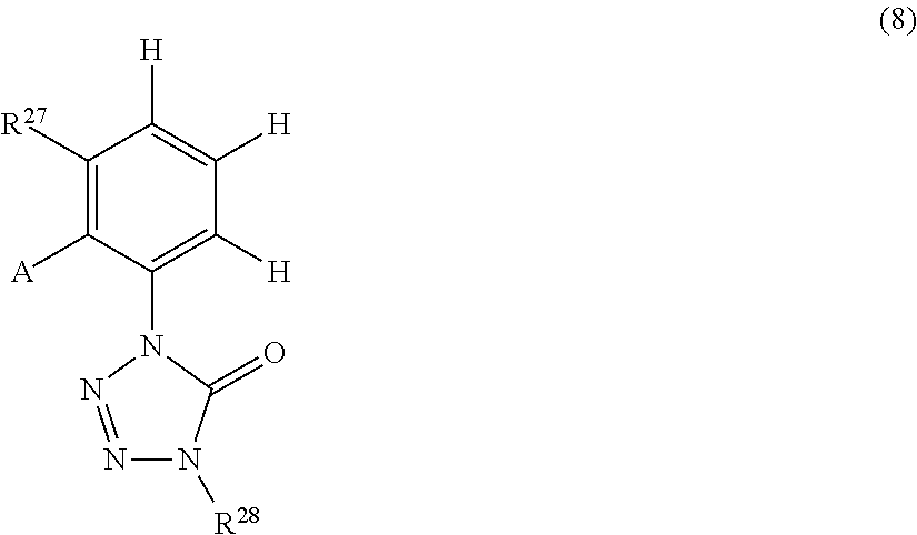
C1([R27])=C([A])C(N2N=NN([R28])C2=O)=C([H])C([H])=C1[H]
